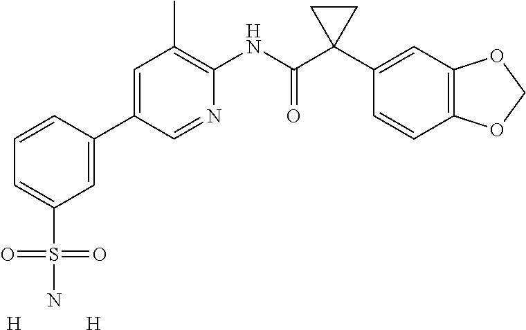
C1=C(C2=CC(S(=O)(=O)N)=CC=C2)C=NC(NC(C2(C3=CC4=C(C=C3)OCO4)CC2)=O)=C1C.[H].[H]
